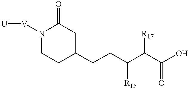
N1([V][U])CCC(CCC(C(C(O)=O)[R17])[R15])CC1=O
